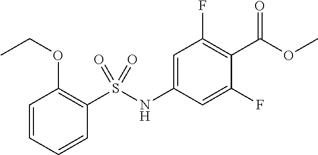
O(C(=O)C1=C(F)C=C(NS(C2=C(OCC)C=CC=C2)(=O)=O)C=C1F)C
